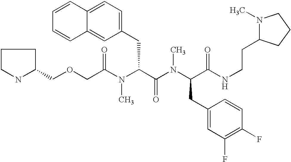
C(OCC(N(C(C(N(C(CC1=CC(F)=C(F)C=C1)C(NCCC1N(C)CCC1)=O)C)=O)CC1=CC=C2C(=C1)C=CC=C2)C)=O)C1CCCN1
